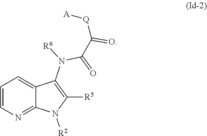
C1=CN=C2C(=C1)C(N([R6])C(C([Q][A])=O)=O)=C([R5])N2[R2]
